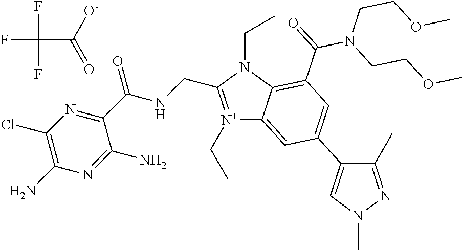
[N+]1(CC)=C(CNC(C2=NC(Cl)=C(N)N=C2N)=O)N(CC)C2=C(C(=O)N(CCOC)CCOC)C=C(C3=CN(C)N=C3C)C=C12.FC(C([O-])=O)(F)F
